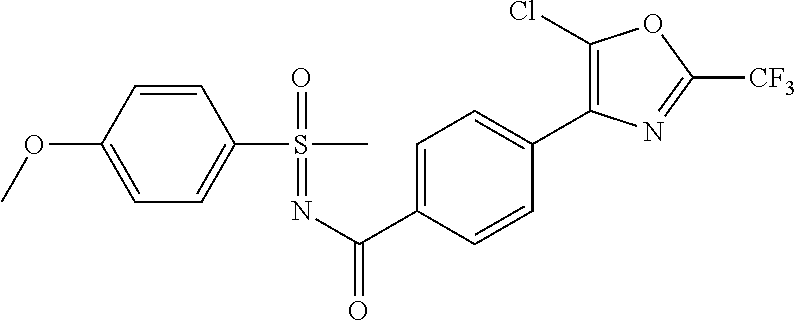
C1=C(OC)C=CC(S(=O)(=NC(=O)C2=CC=C(C3=C(Cl)OC([CF3])=N3)C=C2)C)=C1
